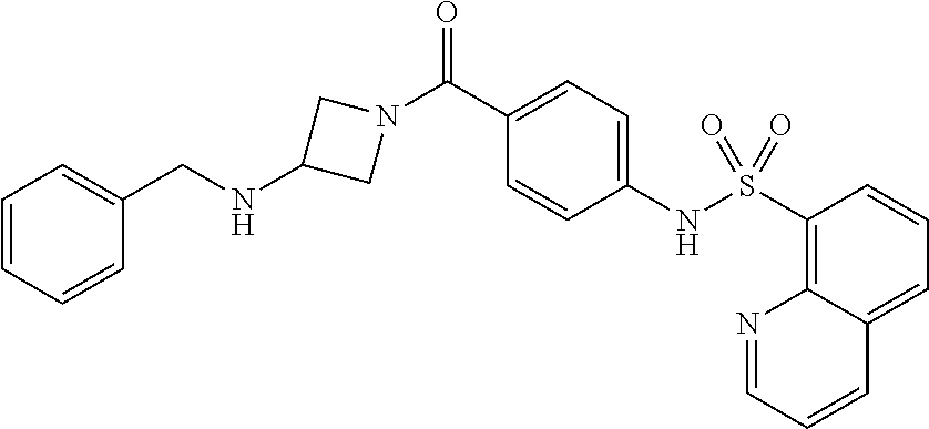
C1(C(N2CC(NCC3=CC=CC=C3)C2)=O)=CC=C(NS(C2=C3C(=CC=C2)C=CC=N3)(=O)=O)C=C1
